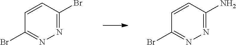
C1=CC(Br)=NN=C1Br.C1=CC(N)=NN=C1Br
